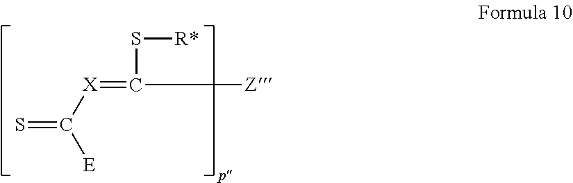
[X](=C(S[R*])[Z])C(=S)[E]
